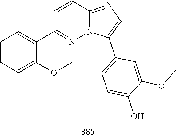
O(C)C1=CC(C2=CN=C3C=CC(C4=CC=CC=C4OC)=NN23)=CC=C1O
